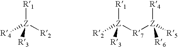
[R1][Z]([R2])([R4])[R3].[R1][Z]([R7][Z]([R5])([R6])[R4])([R2])[R3]
